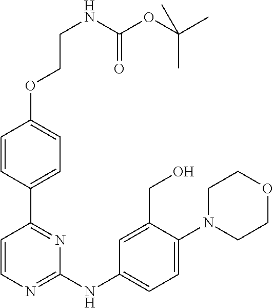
C1=CC(C2=NC(NC3=CC=C(N4CCOCC4)C(CO)=C3)=NC=C2)=CC=C1OCCNC(=O)OC(C)(C)C
